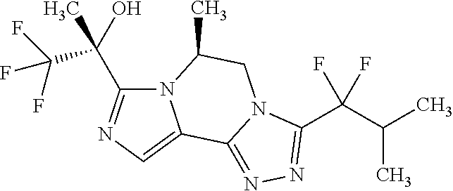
N12C(C(C(F)(F)F)(O)C)=NC=C1C1=NN=C(C(C(C)C)(F)F)N1CC2C
